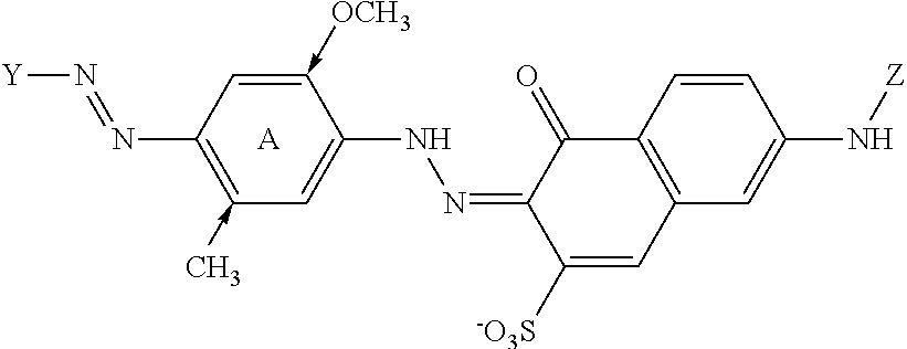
[Y]N=NC1=C(-C)C=C(NN=C2C([-O3S])=CC3=C(C2=O)C=CC(N[Z])=C3)C(-[OCH3])=C1.[A]
